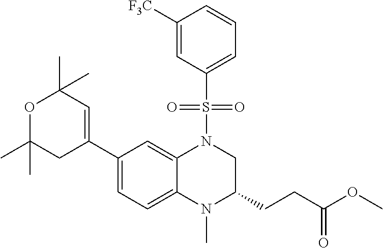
C1(C2=CC(C)(C)OC(C)(C)C2)=CC=C2C(=C1)N(S(C1=CC=CC([F3C])=C1)(=O)=O)CC(CCC(OC)=O)N2C
